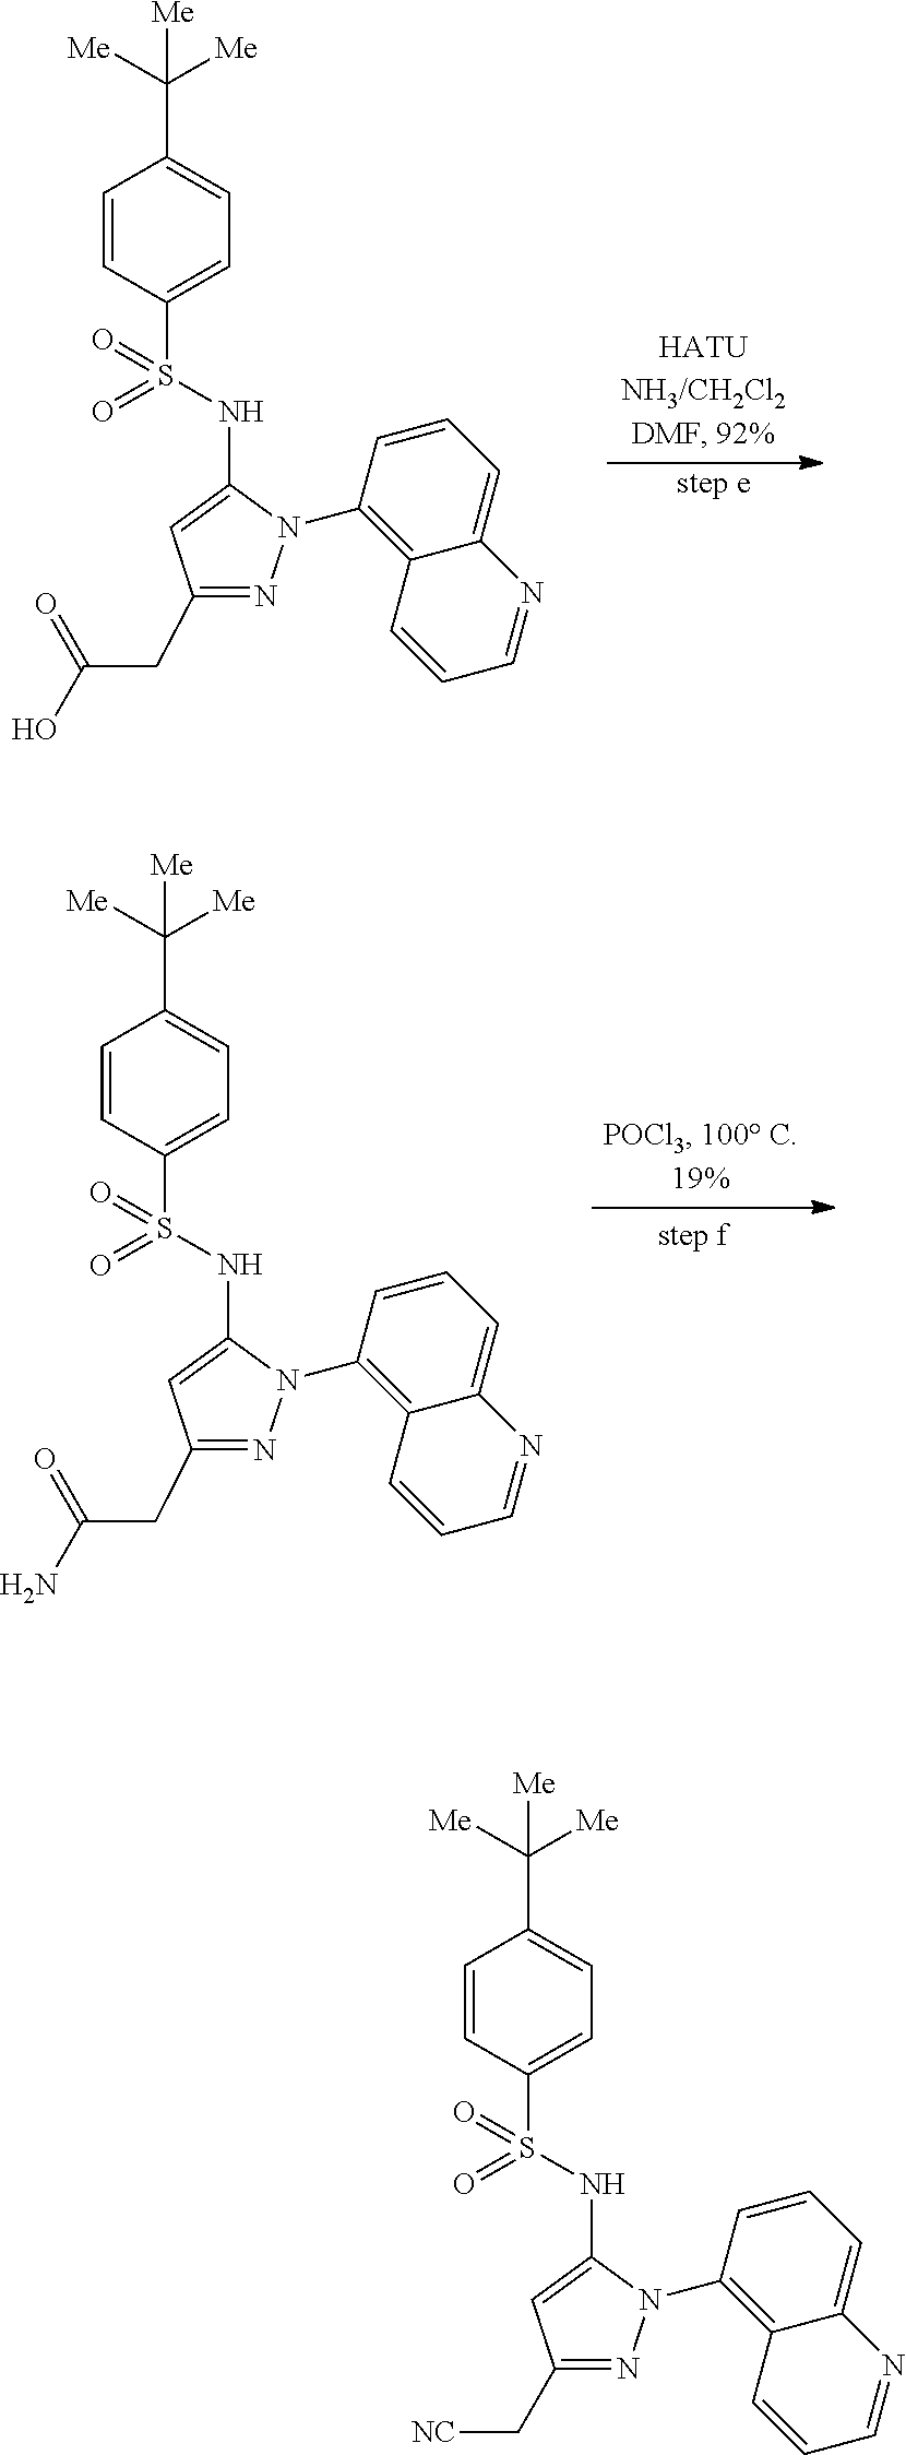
C1=CC(S(=O)(=O)NC2=CC(CC(O)=O)=NN2C2=C3C(=CC=C2)N=CC=C3)=CC=C1C([Me])([Me])[Me].C1=CC(S(=O)(=O)NC2=CC(CC(N)=O)=NN2C2=C3C(=CC=C2)N=CC=C3)=CC=C1C([Me])([Me])[Me].C1=CC(S(=O)(=O)NC2=CC(C[NC])=NN2C2=C3C(=CC=C2)N=CC=C3)=CC=C1C([Me])([Me])[Me]
